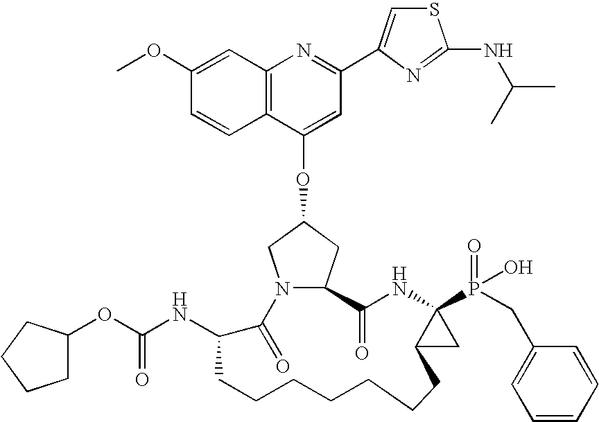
C12=C(C=C(OC)C=C1)N=C(C1=CSC(NC(C)C)=N1)C=C2OC1CN2C(C1)C(=O)NC1(P(=O)(O)CC3=CC=CC=C3)C(C1)CCCCCCCC(NC(=O)OC1CCCC1)C2=O
